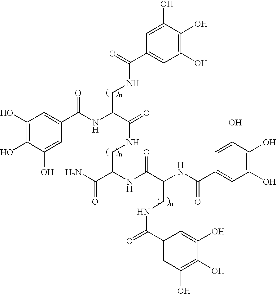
NC(C(NC(C(NC(C1=CC(O)=C(O)C(O)=C1)=O)CNC(=O)C1=CC(O)=C(O)C(O)=C1)=O)CNC(=O)C(NC(C1=CC(O)=C(O)C(O)=C1)=O)CNC(C1=CC(O)=C(O)C(O)=C1)=O)=O
